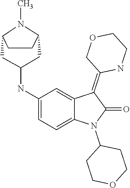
C1(N2C(=O)C(=C3COCCN3)C3=CC(NC4CC5CCC(N5C)C4)=CC=C23)CCOCC1
